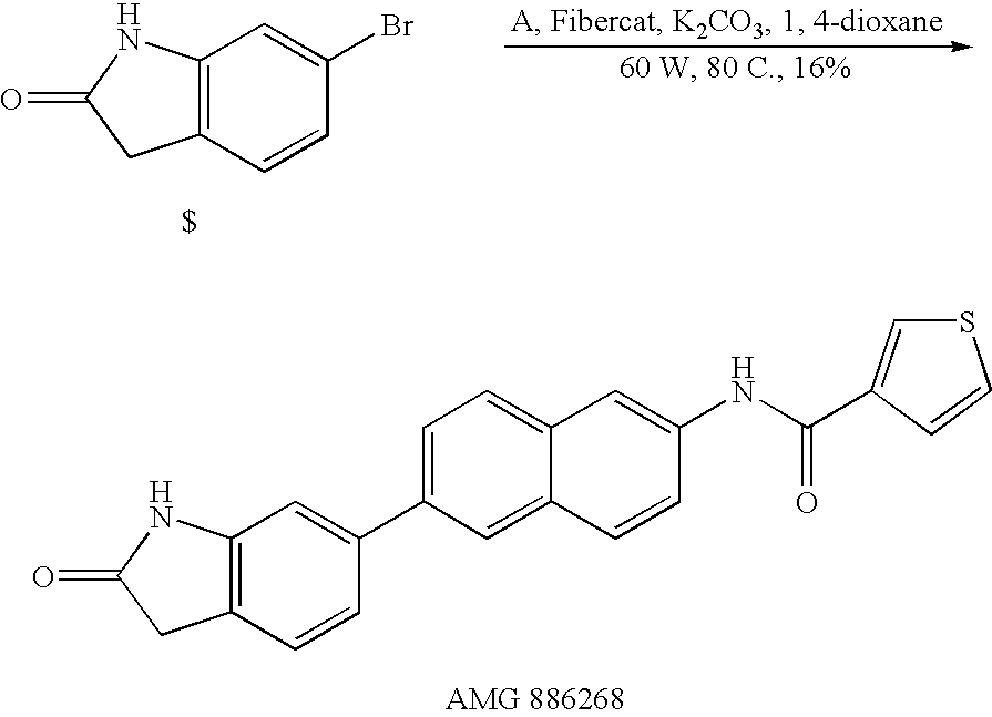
C12=C(C=CC(C3=CC=C4C(=C3)C=CC(NC(=O)C3=CSC=C3)=C4)=C1)CC(=O)N2.C12=C(C=CC(Br)=C1)CC(=O)N2.[$]
